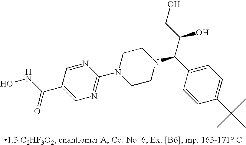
C1(C(N2CCN(C3=NC=C(C(NO)=O)C=N3)CC2)C(CO)O)=CC=C(C(C)(C)C)C=C1
